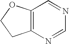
C12=C(N=CN=C1)CCO2
